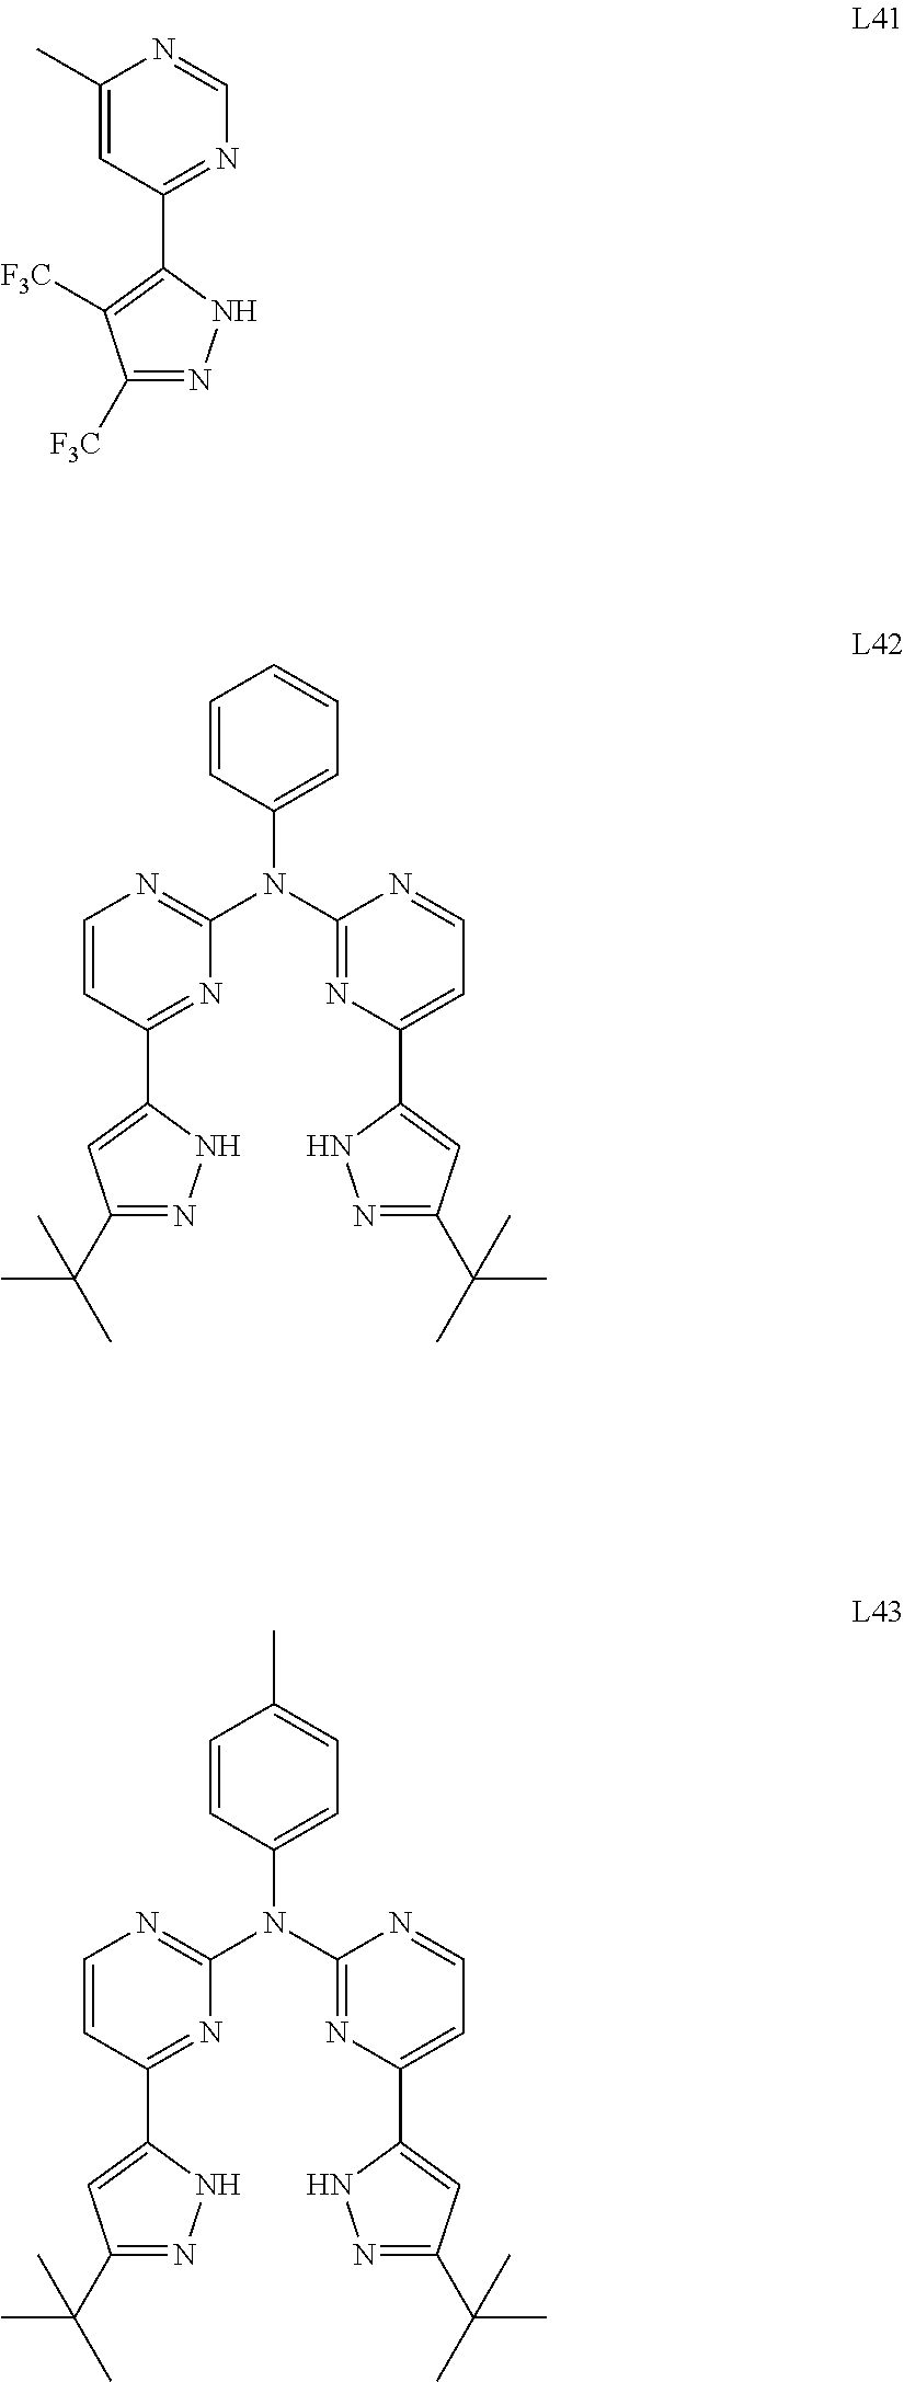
C1([F3C])=NNC(C2=NC=NC(C)=C2)=C1[F3C].C1(C(C)(C)C)=NNC(C2=NC(N(C3=CC=CC=C3)C3=NC(C4=CC(C(C)(C)C)=NN4)=CC=N3)=NC=C2)=C1.C1(C(C)(C)C)=NNC(C2=NC(N(C3=CC=C(C)C=C3)C3=NC(C4=CC(C(C)(C)C)=NN4)=CC=N3)=NC=C2)=C1
